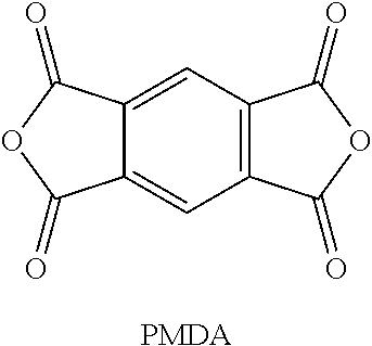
C12=CC3=C(C=C1C(=O)OC2=O)C(=O)OC3=O.[PMDA]
